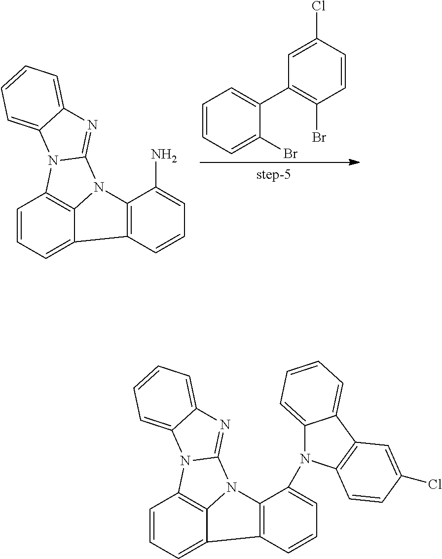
C1=CC=C2C3=C1N1C(=NC4=CC=CC=C14)N3C1=C2C=CC=C1N.C1(C2=C(Br)C=CC(Cl)=C2)=CC=CC=C1Br.C1=CC=C2C3=C1N1C(=NC4=CC=CC=C14)N3C1=C2C=CC=C1N1C2=CC=CC=C2C2=C1C=CC(Cl)=C2
